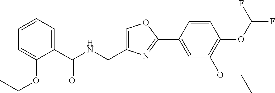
C1=C(CNC(C2=CC=CC=C2OCC)=O)N=C(C2=CC(OCC)=C(OC(F)F)C=C2)O1
